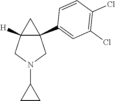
C12([H])C(C3=CC(Cl)=C(Cl)C=C3)(CN(C3CC3)C1)C2
